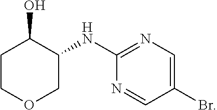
C1COCC(NC2=NC=C(Br)C=N2)C1O
